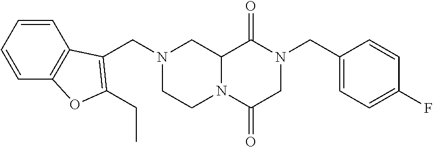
C12N(C(=O)CN(CC3=CC=C(F)C=C3)C1=O)CCN(CC1=C(CC)OC3=C1C=CC=C3)C2
